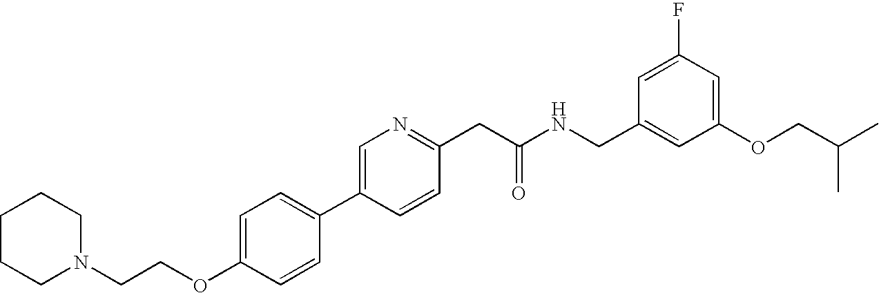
O(C1=CC=C(C2=CN=C(CC(NCC3=CC(OCC(C)C)=CC(F)=C3)=O)C=C2)C=C1)CCN1CCCCC1
